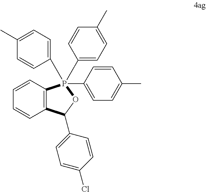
C12=C(C=CC=C1)P(C1=CC=C(C)C=C1)(C1=CC=C(C)C=C1)(C1=CC=C(C)C=C1)OC2C1=CC=C(Cl)C=C1
